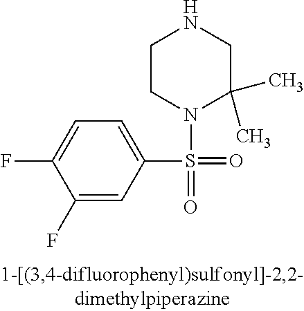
C1=C(S(=O)(N2C(C)(C)CNCC2)=O)C=C(F)C(F)=C1
